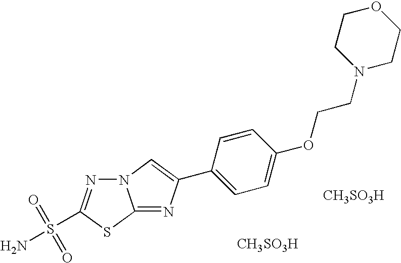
N12N=C(S(N)(=O)=O)SC1=NC(C1=CC=C(OCCN3CCOCC3)C=C1)=C2.[CH3SO3H].[CH3SO3H]
